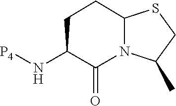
[P4]NC1C(=O)N2C(CC1)SCC2C
